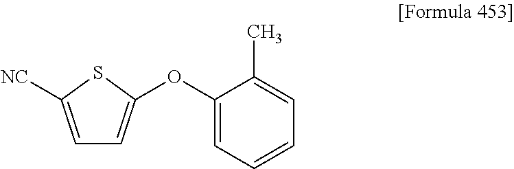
C1=C([NC])SC(OC2=CC=CC=C2C)=C1
